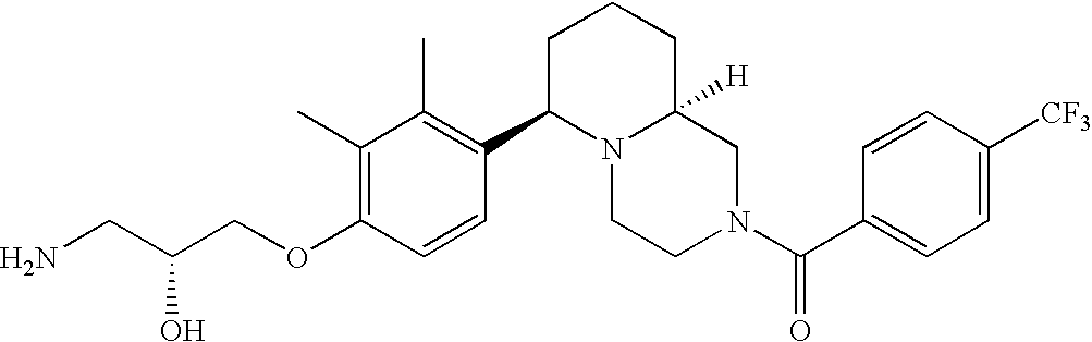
C(OC1=C(C)C(C)=C(C2N3C([H])(CN(C(C4=CC=C([CF3])C=C4)=O)CC3)CCC2)C=C1)C(CN)O
